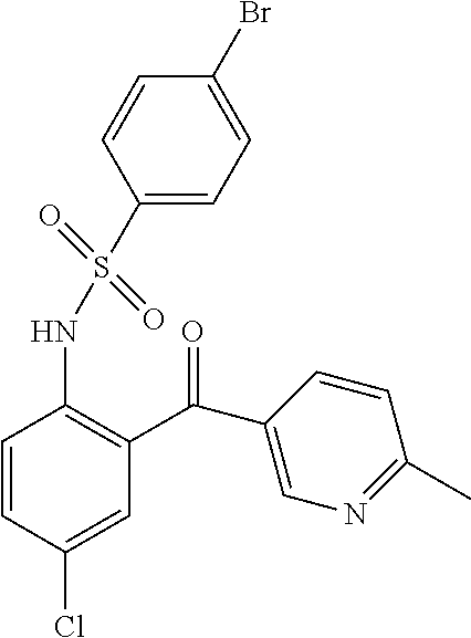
C1=CC(Cl)=CC(C(C2=CN=C(C)C=C2)=O)=C1NS(C1=CC=C(Br)C=C1)(=O)=O
